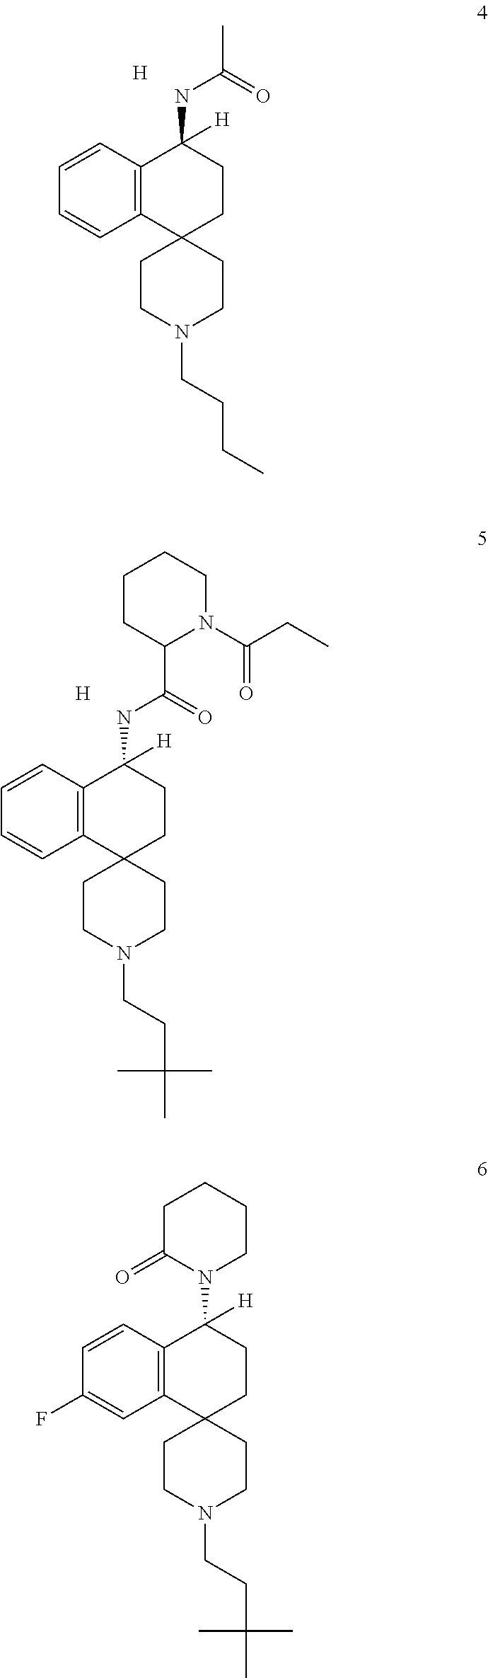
[H].C12=C(C=CC=C1)C([H])(NC(=O)C)CCC21CCN(CCCC)CC1.[H].C12=C(C=CC=C1)C([H])(NC(=O)C1N(C(CC)=O)CCCC1)CCC21CCN(CCC(C)(C)C)CC1.C12=C(C=CC(F)=C1)C([H])(N1CCCCC1=O)CCC21CCN(CCC(C)(C)C)CC1
